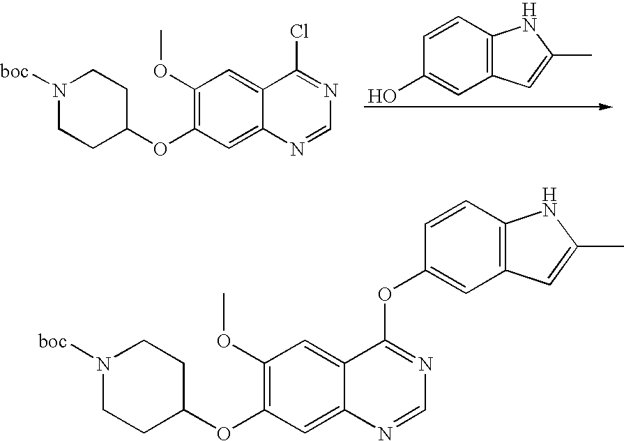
N1([boc])CCC(OC2=C(OC)C=C3C(=C2)N=CN=C3Cl)CC1.C12=C(C=CC(O)=C1)NC(C)=C2.N1([boc])CCC(OC2=C(OC)C=C3C(=C2)N=CN=C3OC2=CC3=C(C=C2)NC(C)=C3)CC1
